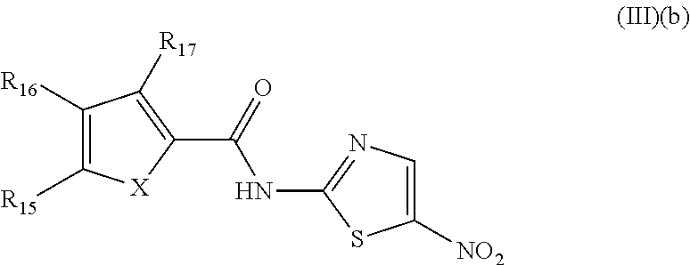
C1(C(=O)NC2=NC=C([NO2])S2)=C([R17])C([R16])=C([R15])[X]1
